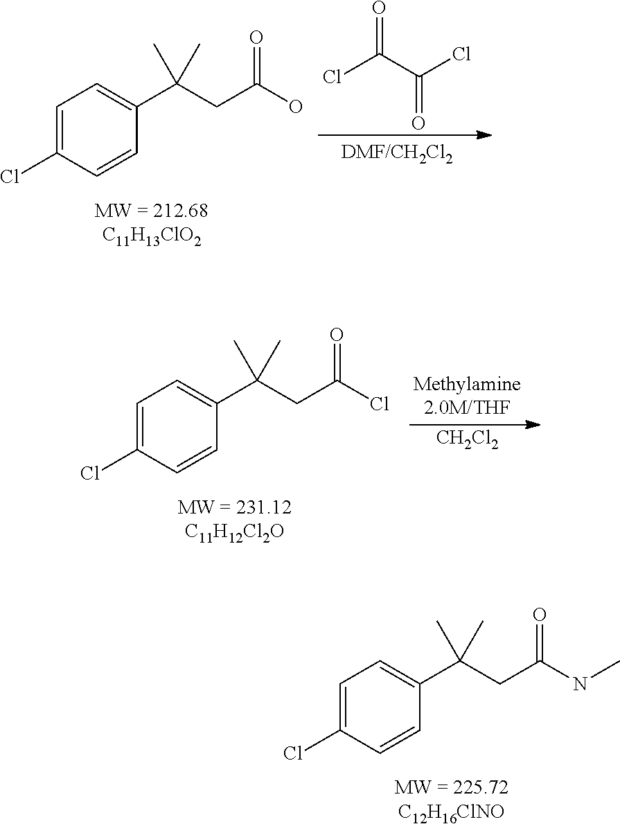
C1=C(Cl)C=CC(C(CC(O)=O)(C)C)=C1.ClC(C(Cl)=O)=O.C1=C(Cl)C=CC(C(CC(Cl)=O)(C)C)=C1.[CH2Cl2].C1=C(Cl)C=CC(C(CC(NC)=O)(C)C)=C1
